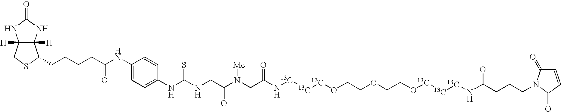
C12([H])C([H])(NC(=O)N1)C(CCCCC(NC1=CC=C(NC(NCC(N(CC(N[13C][13C][13C]OCCOCCO[13C][13C][13C]NC(=O)CCCN3C(=O)C=CC3=O)=O)[Me])=O)=S)C=C1)=O)SC2
